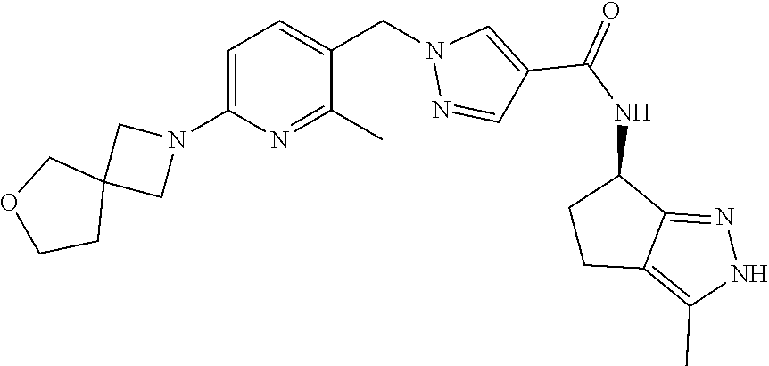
C1=C(N2CC3(C2)COCC3)N=C(C)C(CN2N=CC(C(NC3CCC4=C(C)NN=C34)=O)=C2)=C1
